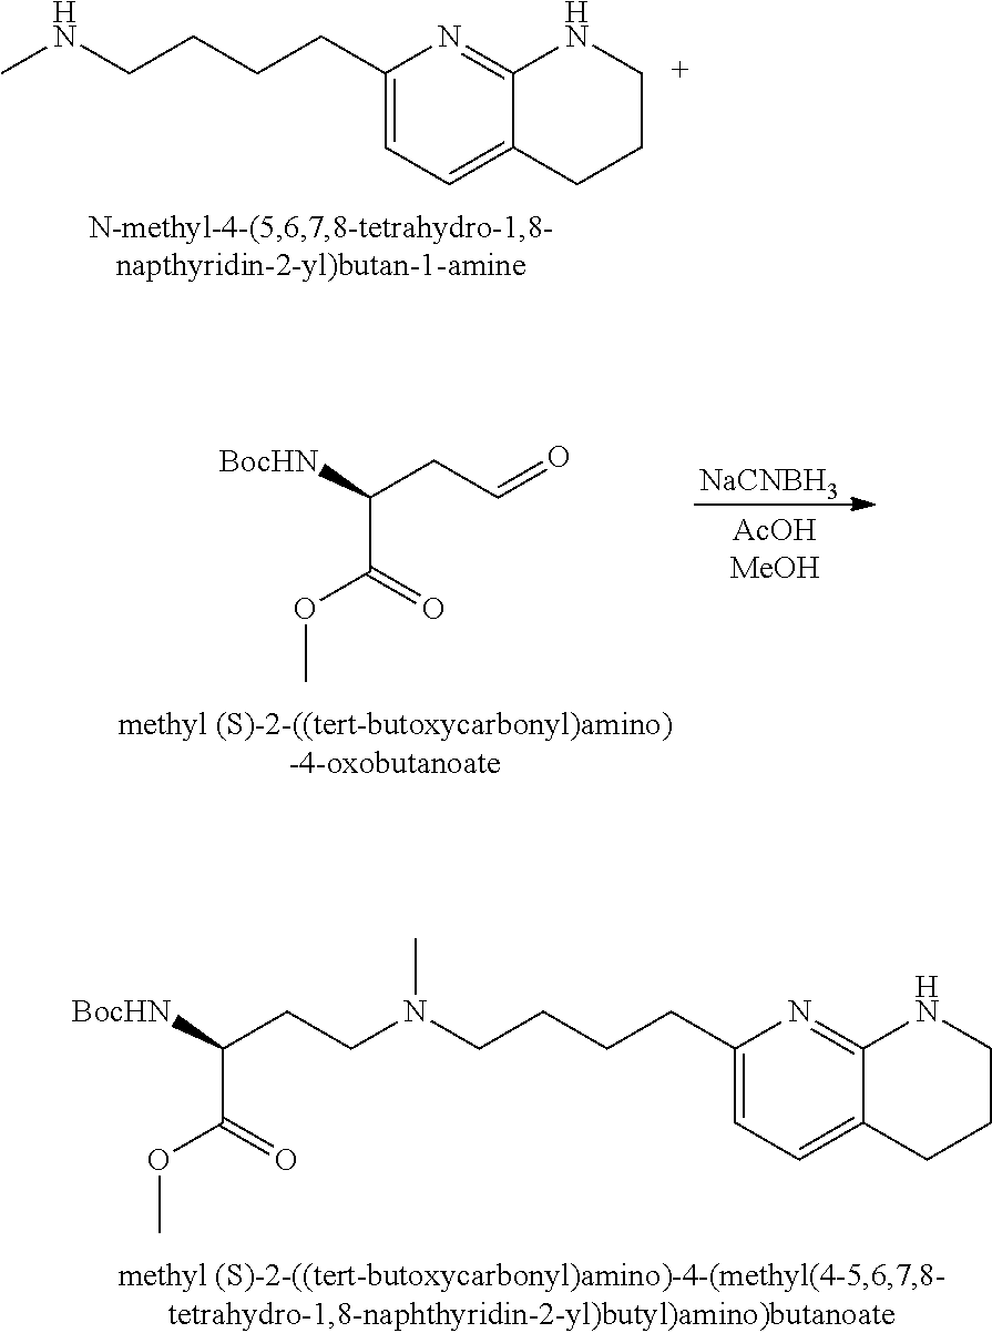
C(C(=O)OC)([BocHN])CCN(C)CCCCC1=CC=C2C(=N1)NCCC2.C(C(=O)OC)([BocHN])CC=O.[NaCNBH3].C12=NC(CCCCNC)=CC=C1CCCN2
